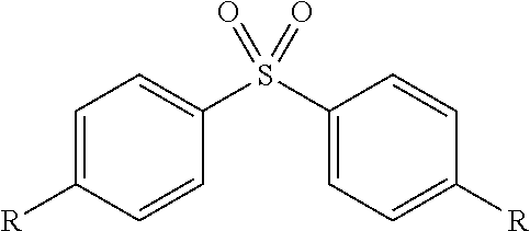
C1=C([R])C=CC(S(C2=CC=C([R])C=C2)(=O)=O)=C1
